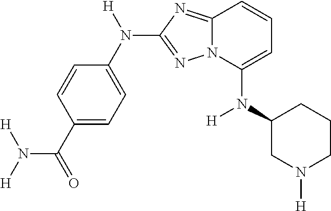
C1(C(=O)N([H])[H])=CC=C(N([H])C2=NN3C(=N2)C=CC=C3N(C2CCCN([H])C2)[H])C=C1
